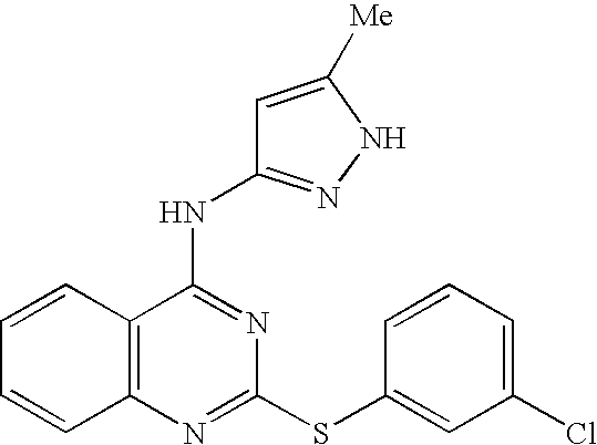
C1=CC2=C(C=C1)N=C(SC1=CC(Cl)=CC=C1)N=C2NC1=NNC([Me])=C1
